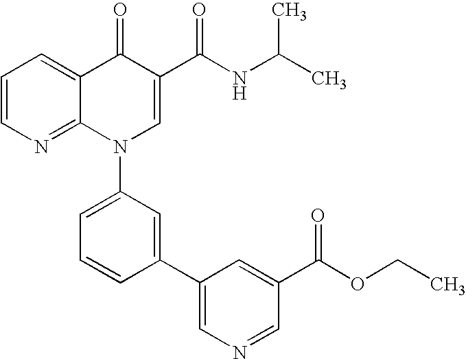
C1=CN=C2C(=C1)C(=O)C(C(NC(C)C)=O)=CN2C1=CC=CC(C2=CN=CC(C(OCC)=O)=C2)=C1
